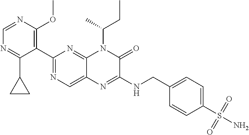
C1=NC(OC)=C(C2=NC=C3C(=N2)N(C(CC)C)C(=O)C(NCC2=CC=C(S(N)(=O)=O)C=C2)=N3)C(C2CC2)=N1
